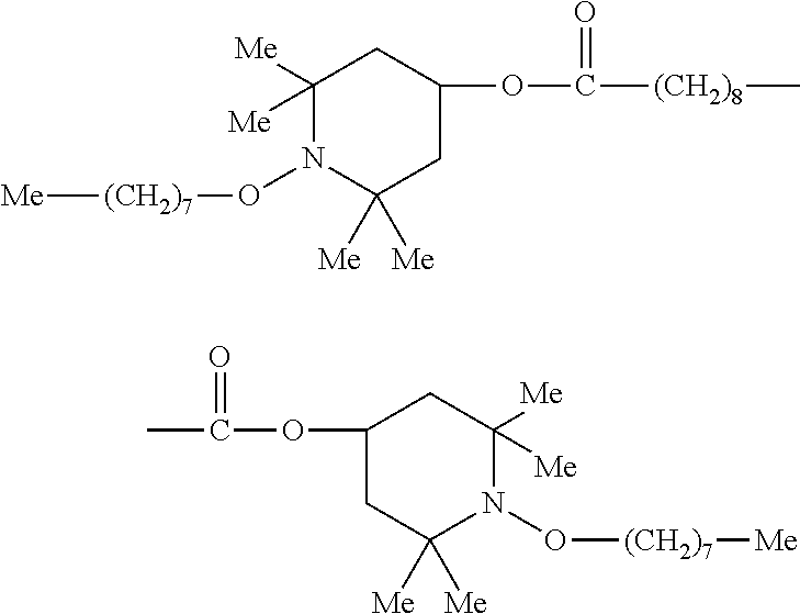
[Me][(CH2)7]ON1C([Me])([Me])CC(OC([(CH2)8]C)=O)CC1([Me])[Me].C(OC1CC([Me])([Me])N(O[(CH2)7][Me])C([Me])([Me])C1)(=O)C
